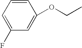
C1=CC=C(F)C=C1OCC
